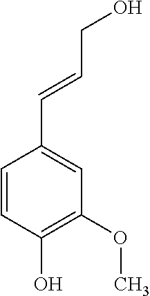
C1=CC(O)=C(OC)C=C1C=CCO
